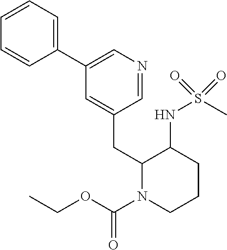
C1=CC=C(C2=CN=CC(CC3N(C(OCC)=O)CCCC3NS(C)(=O)=O)=C2)C=C1
